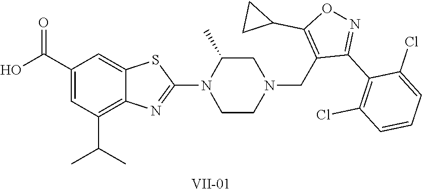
C1(C(O)=O)=CC(C(C)C)=C2C(=C1)SC(N1CCN(CC3=C(C4CC4)ON=C3C3=C(Cl)C=CC=C3Cl)CC1C)=N2
